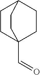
C1CC2(C=O)CCC1CC2
